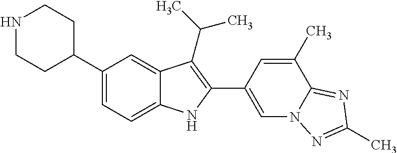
N1CCC(C2=CC=C3C(=C2)C(C(C)C)=C(C2=CN4C(=NC(C)=N4)C(C)=C2)N3)CC1
